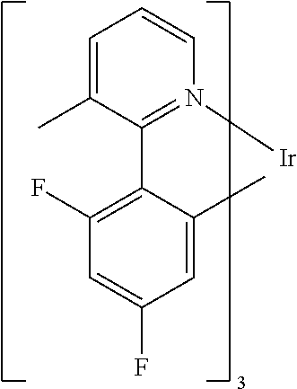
C1=C(C)C(C2=C(F)C=C(F)C=C2C)=N([Ir])C=C1
